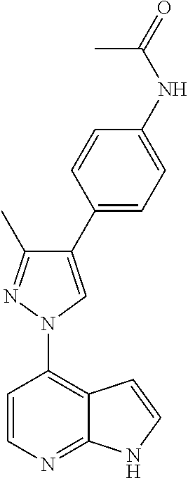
C1=CC(N2N=C(C)C(C3=CC=C(NC(C)=O)C=C3)=C2)=C2C(=N1)NC=C2
